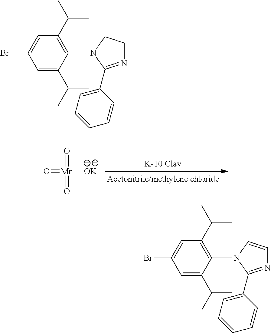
C1=C(C(C)C)C(N2C(C3=CC=CC=C3)=NC=C2)=C(C(C)C)C=C1Br.C1=C(C(C)C)C(N2C(C3=CC=CC=C3)=NCC2)=C(C(C)C)C=C1Br.O=[Mn](=O)(=O)[OK]
